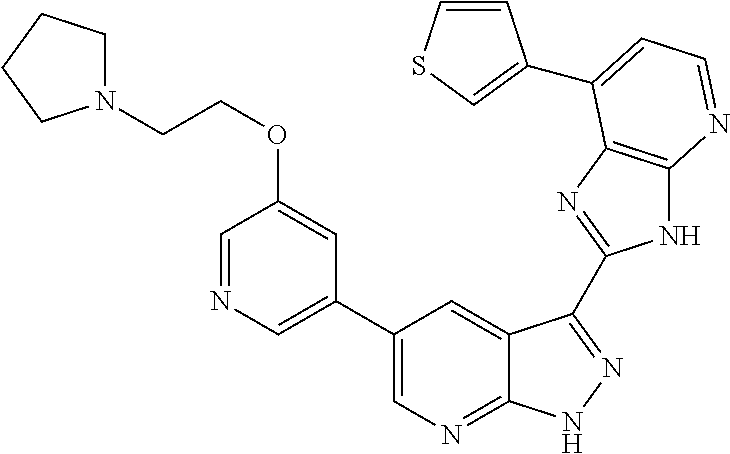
C1(C2=CN=CC(OCCN3CCCC3)=C2)=CN=C2C(=C1)C(C1=NC3=C(N1)N=CC=C3C1=CSC=C1)=NN2
